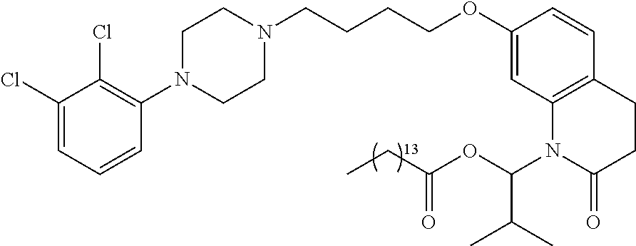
C1(Cl)=CC=CC(N2CCN(CCCCOC3=CC4=C(C=C3)CCC(=O)N4C(OC(CC)=O)C(C)C)CC2)=C1Cl
